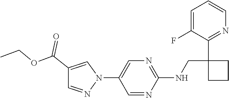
C1=NC(NCC2(C3=NC=CC=C3F)CCC2)=NC=C1N1C=C(C(OCC)=O)C=N1
